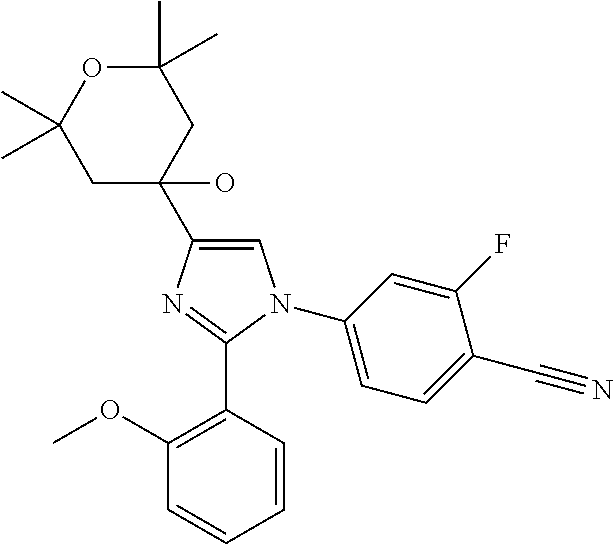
C1(C2(O)CC(C)(C)OC(C)(C)C2)=CN(C2=CC=C(C#N)C(F)=C2)C(C2=C(OC)C=CC=C2)=N1
